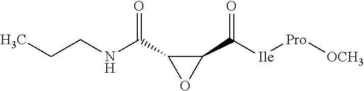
C(CNC(=O)C1C(C(=O)[Ile][Pro][OCH3])O1)C
